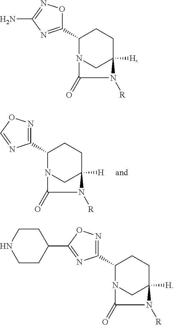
C1(C2=NOC=N2)N2CC([H])(CC1)N([R])C2=O.C1(C2=NC(N)=NO2)N2CC([H])(CC1)N([R])C2=O.C1(C2=NOC(C3CCNCC3)=N2)N2CC([H])(CC1)N([R])C2=O
